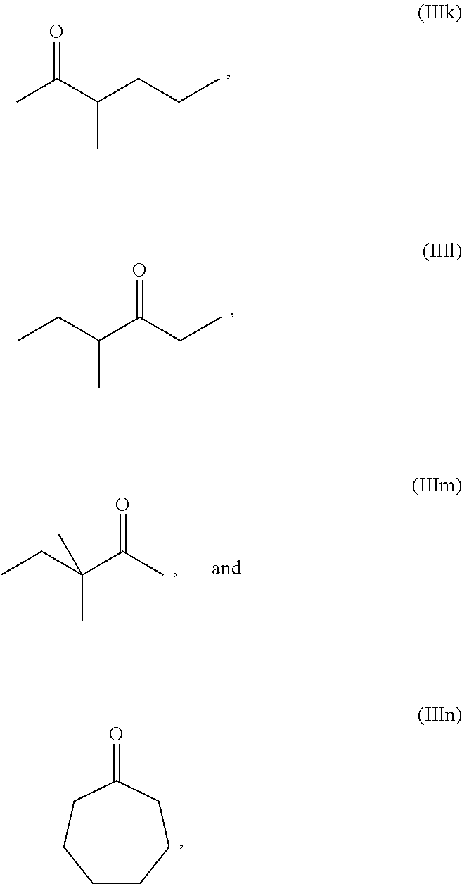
CC(C(CCC)C)=O.CCC(C(CC)=O)C.CCC(C(C)=O)(C)C.C1CCCC(=O)CC1
